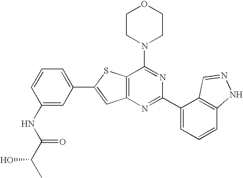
C1CN(C2=NC(C3=CC=CC4=C3C=NN4)=NC3=C2SC(C2=CC=CC(NC(C(C)O)=O)=C2)=C3)CCO1
